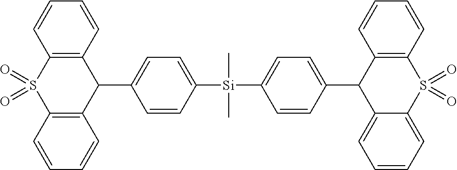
C1(C2=CC=C([Si](C)(C3=CC=C(C4C5=CC=CC=C5S(=O)(=O)C5=C4C=CC=C5)C=C3)C)C=C2)C2=C(S(=O)(=O)C3=C1C=CC=C3)C=CC=C2
